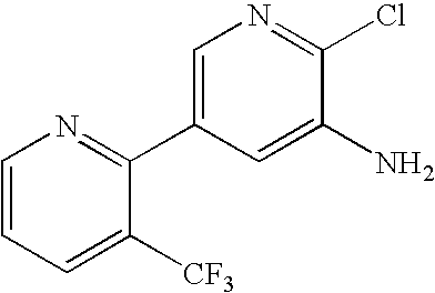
C1(N)=CC(C2=NC=CC=C2[CF3])=CN=C1Cl
